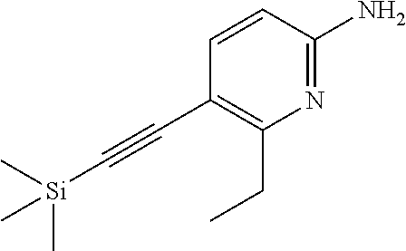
C1=CC(N)=NC(CC)=C1C#C[Si](C)(C)C
